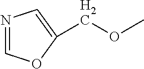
N1=COC(COC)=C1
